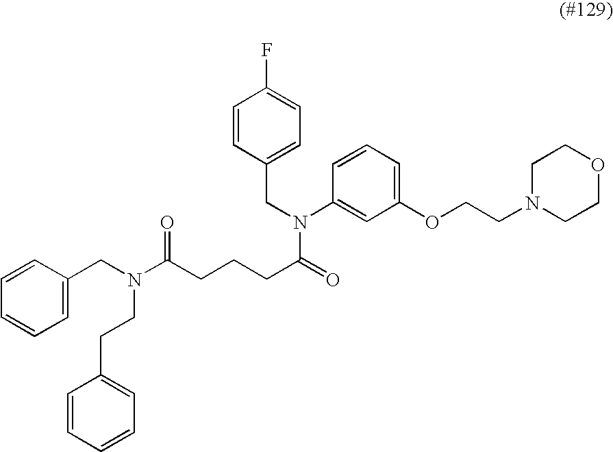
C1=C(CN(C(CCCC(=O)N(C2=CC(OCCN3CCOCC3)=CC=C2)CC2=CC=C(F)C=C2)=O)CCC2=CC=CC=C2)C=CC=C1
